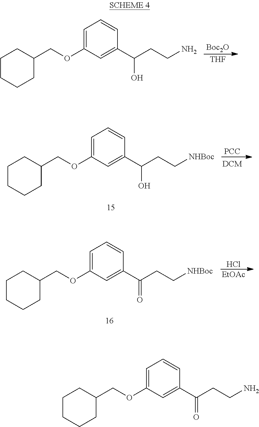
C1CCCC(COC2=CC=CC(C(CCN)=O)=C2)C1.C1CCCC(COC2=CC=CC(C(CCN)O)=C2)C1.[Boc2O].[THF].C1CCCC(COC2=CC=CC(C(CC[NHBoc])O)=C2)C1.[PCC].C1CCCC(COC2=CC=CC(C(CC[NHBoc])=O)=C2)C1.Cl.[EtOAc]
